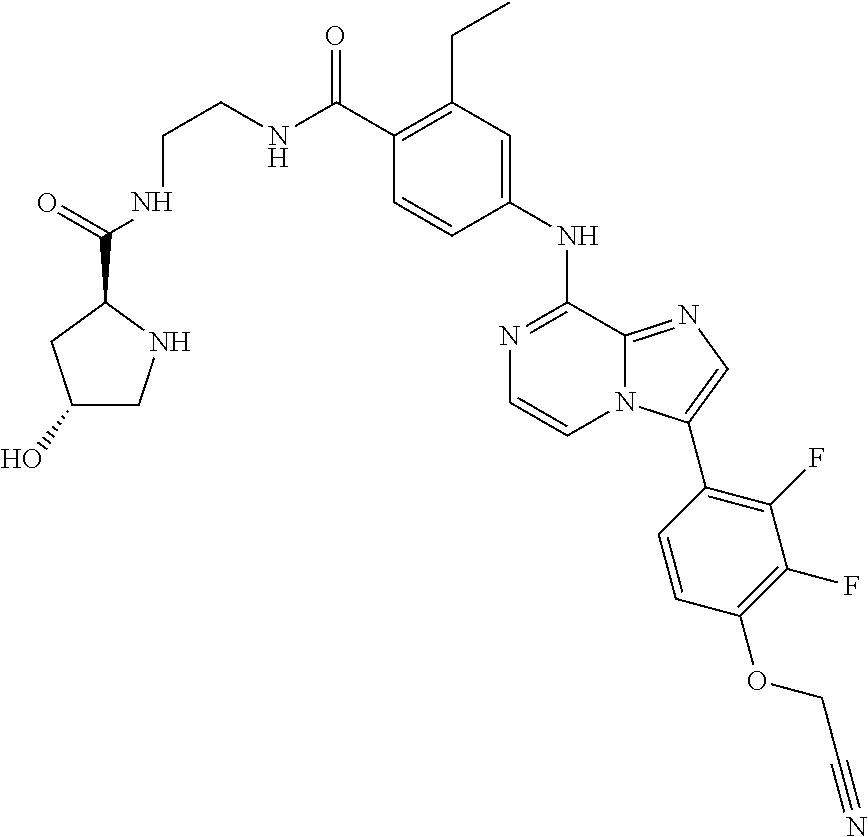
C1(CC)=C(C(NCCNC(C2CC(O)CN2)=O)=O)C=CC(NC2=NC=CN3C2=NC=C3C2=C(F)C(F)=C(OCC#N)C=C2)=C1
